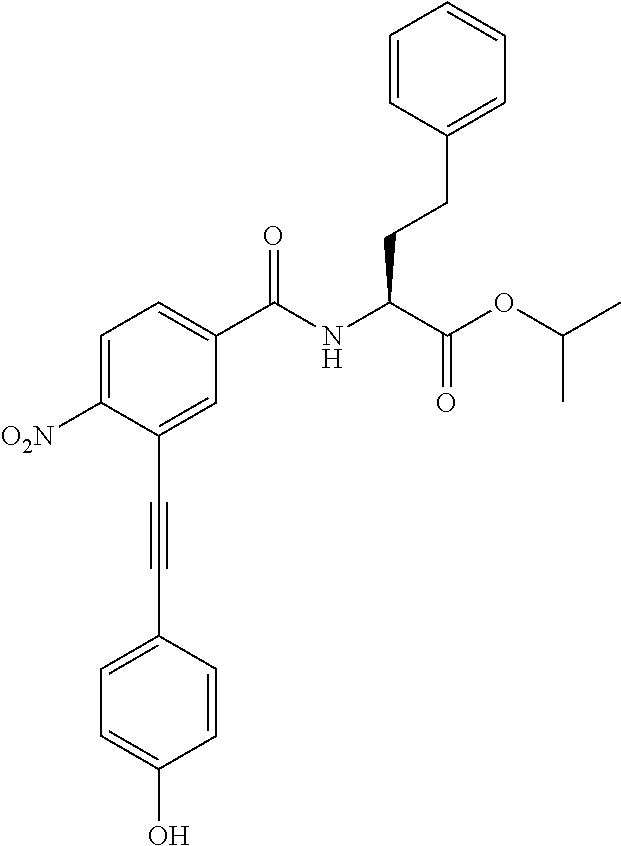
C1=C([O2N])C(C#CC2=CC=C(O)C=C2)=CC(C(NC(C(OC(C)C)=O)CCC2=CC=CC=C2)=O)=C1
